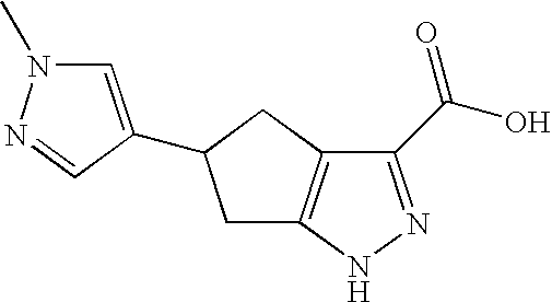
C1(C(O)=O)=NNC2=C1CC(C1=CN(C)N=C1)C2
